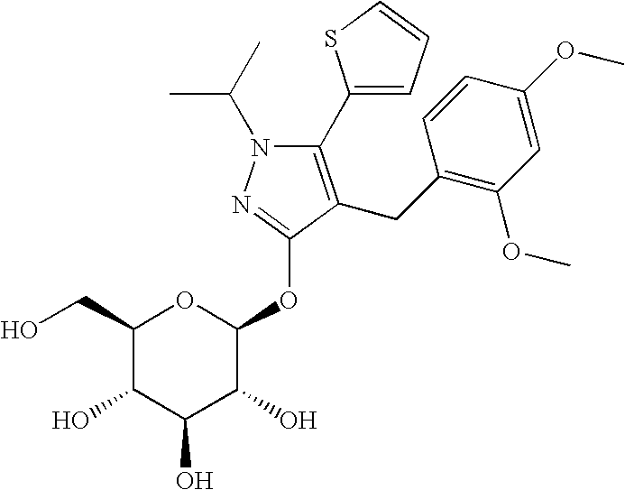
C1(C2=CC=CS2)=C(CC2=C(OC)C=C(OC)C=C2)C(OC2OC(CO)C(O)C(O)C2O)=NN1C(C)C
